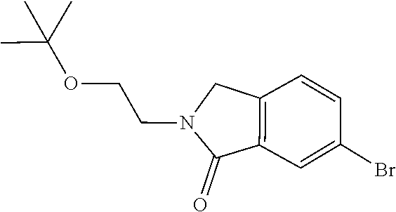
C12=C(CN(CCOC(C)(C)C)C1=O)C=CC(Br)=C2
